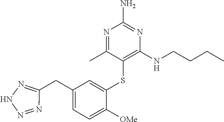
C1=C(CC2=NNN=N2)C=C(SC2=C(NCCCC)N=C(N)N=C2C)C([OMe])=C1
